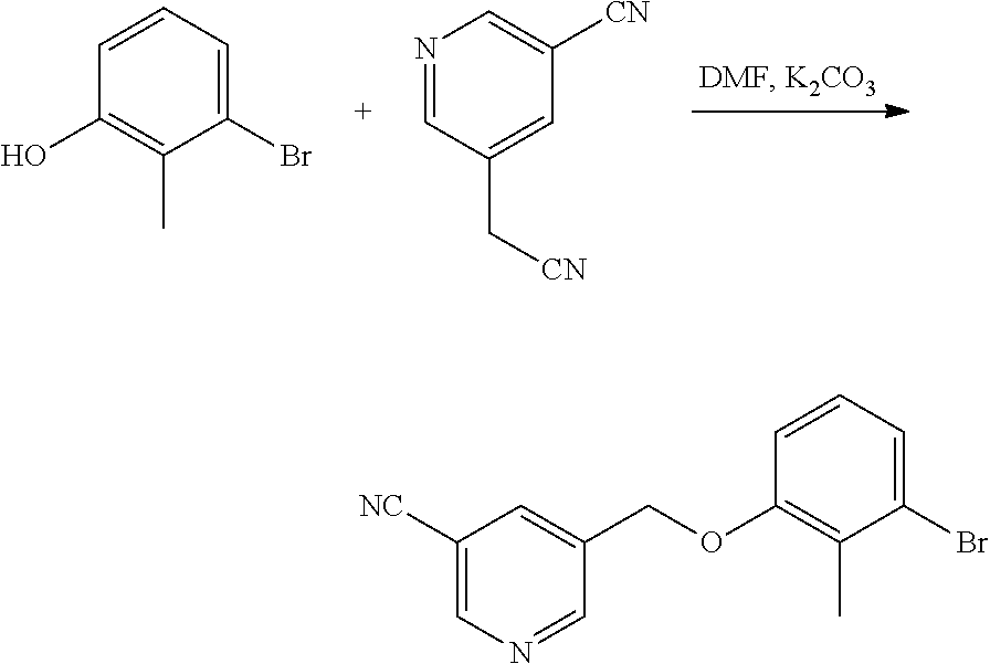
C1=CC=C(Br)C(C)=C1O.N1=CC(C[CN])=CC([CN])=C1.C1([NC])=CN=CC(COC2=C(C)C(Br)=CC=C2)=C1
